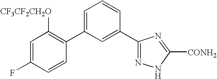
C1(C2=CC=CC(C3=NNC([CONH2])=N3)=C2)=C([CF3CF2CH2O])C=C(F)C=C1
